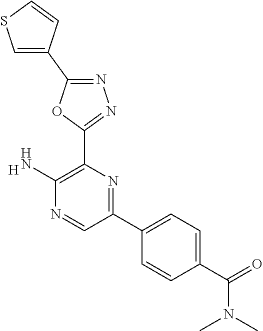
[H].C1(N)=C(C2=NN=C(C3=CSC=C3)O2)N=C(C2=CC=C(C(=O)N(C)C)C=C2)C=N1
